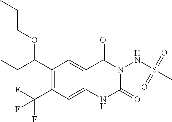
C1(C(CC)OCCC)=C(C(F)(F)F)C=C2C(=C1)C(=O)N(NS(C)(=O)=O)C(=O)N2
